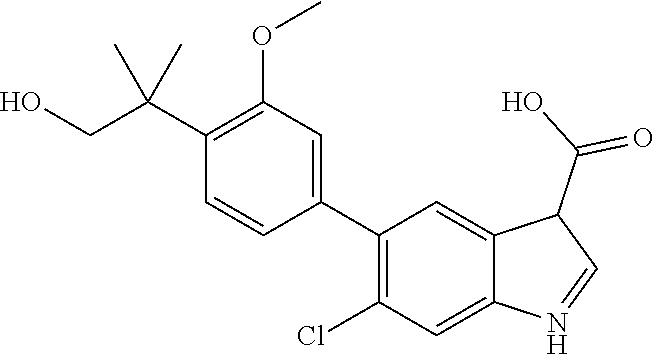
C1(C2=C(Cl)C=C3C(=C2)C(C(O)=O)C=N3)=CC(OC)=C(C(CO)(C)C)C=C1
